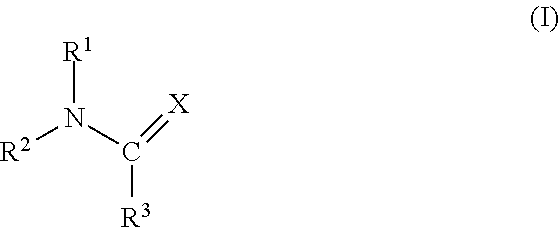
[R2]N(C([R3])=[X])[R1]
